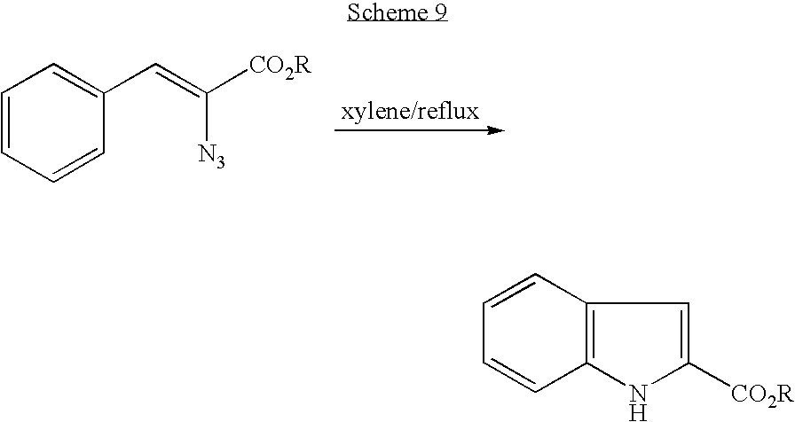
C1=CC=CC(C=C([CO2R])[N3])=C1.C1=CC2=C(C=C1)NC([CO2R])=C2
